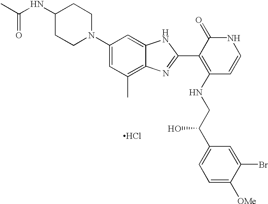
C1(N2CCC(NC(C)=O)CC2)=CC(C)=C2C(=C1)NC(C1=C(NCC(C3=CC=C([OMe])C(Br)=C3)O)C=CNC1=O)=N2.Cl
